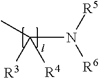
CC(N([R5])[R6])([R3])[R4]
